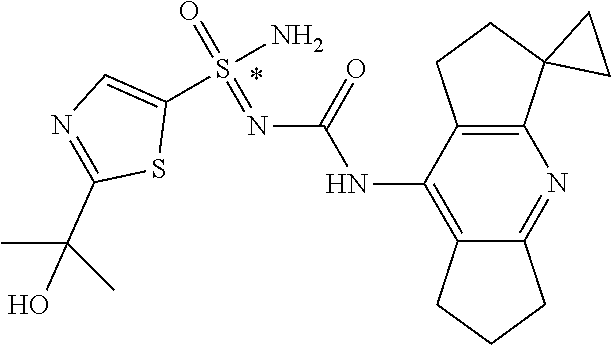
S(N)(=O)(=NC(NC1=C2CCCC2=NC2=C1CCC21CC1)=O)C1=CN=C(C(O)(C)C)S1
